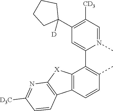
C12=C(C=CC(C)=C1C1=CC(C3([D])CCCC3)=C([CD3])C=N1C)C1=C([X]2)N=C([D3C])C=C1
